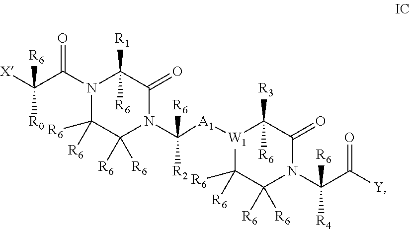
N1(C(C([X])([R0])[R6])=O)C([R6])([R6])C([R6])([R6])N(C([R2])([R6])[A1][W1]2C([R6])([R6])C([R6])([R6])N(C([R4])([R6])C([Y])=O)C(=O)C2([R3])[R6])C(=O)C1([R1])[R6]
